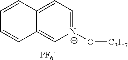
[PF6-].C1=C2C(=C[N+](O[C3H7])=C1)C=CC=C2
